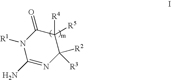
[R1]N1C(N)=NC([R3])([R2])C([R5])([R4])C1=O
